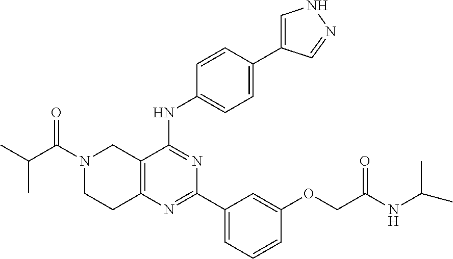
C12=C(N=C(C3=CC=CC(OCC(NC(C)C)=O)=C3)N=C1NC1=CC=C(C3=CNN=C3)C=C1)CCN(C(C(C)C)=O)C2
